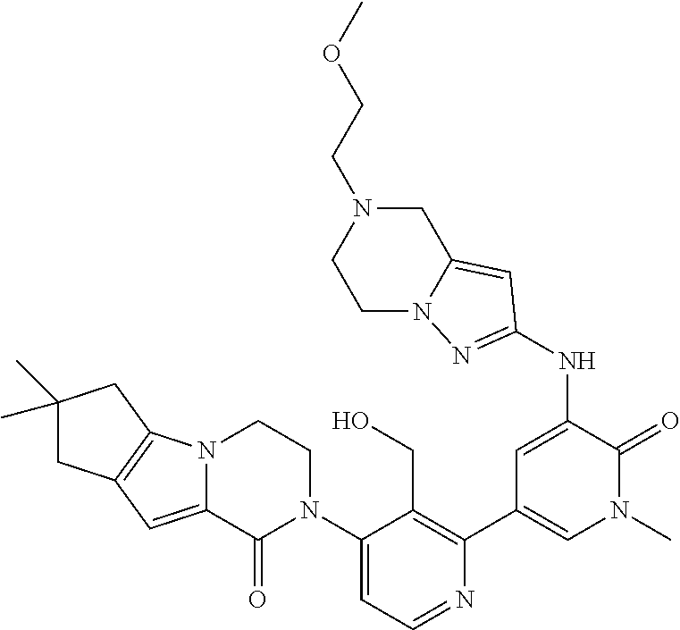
C12=C(N3C(=C1)C(=O)N(C1=CC=NC(C4=CN(C)C(=O)C(NC5=NN6CCN(CCOC)CC6=C5)=C4)=C1CO)CC3)CC(C)(C)C2
